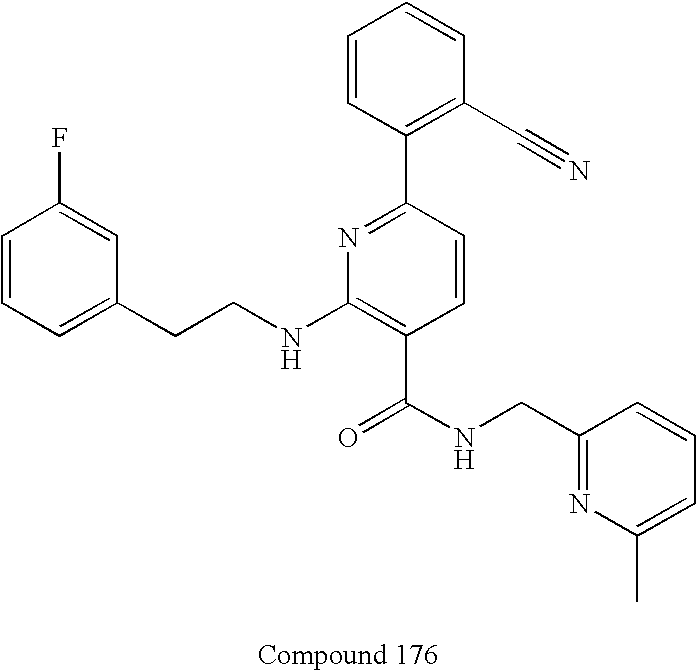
C1=CC=C(CCNC2=C(C(NCC3=NC(C)=CC=C3)=O)C=CC(C3=C(C#N)C=CC=C3)=N2)C=C1F
